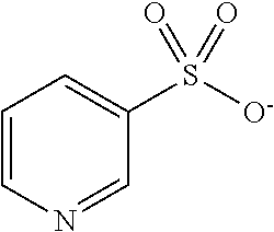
C1=CN=CC(S([O-])(=O)=O)=C1
